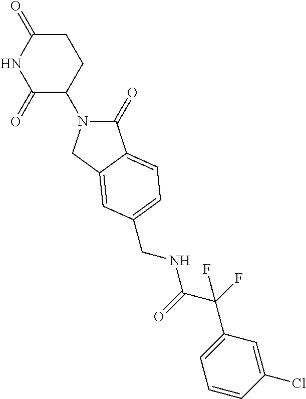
C1(=O)N(C2CCC(=O)NC2=O)CC2=CC(CNC(C(F)(C3=CC=CC(Cl)=C3)F)=O)=CC=C12
